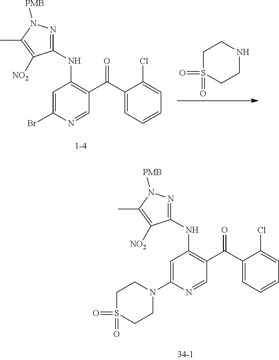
C1=C(Br)N=CC(C(C2=CC=CC=C2Cl)=O)=C1NC1=NN([PMB])C(C)=C1[NO2].C1S(=O)(=O)CCNC1.C1=C(N2CCS(=O)(=O)CC2)N=CC(C(C2=CC=CC=C2Cl)=O)=C1NC1=NN([PMB])C(C)=C1[NO2]
